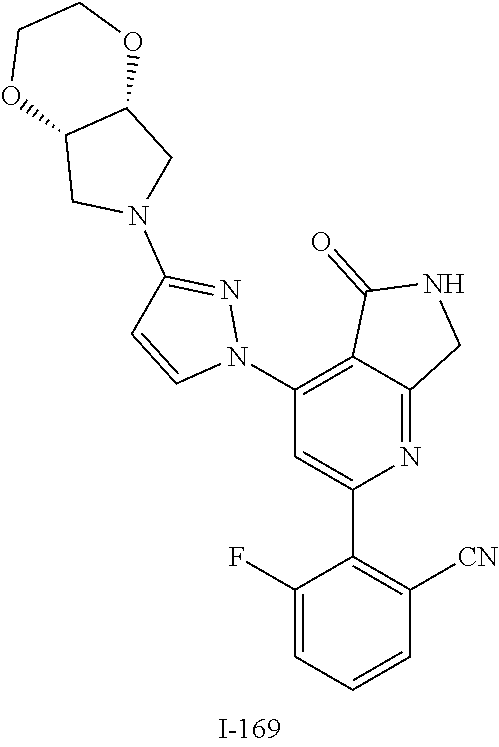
N1=C(N2CC3OCCOC3C2)C=CN1C1=C2C(=NC(C3=C([CN])C=CC=C3F)=C1)CNC2=O
